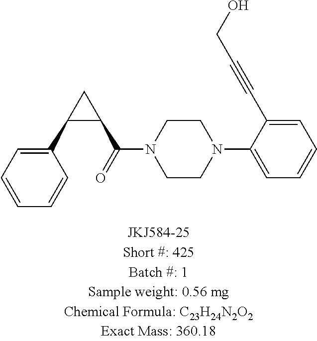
C1(C2C(C(=O)N3CCN(C4=CC=CC=C4C#CCO)CC3)C2)=CC=CC=C1
